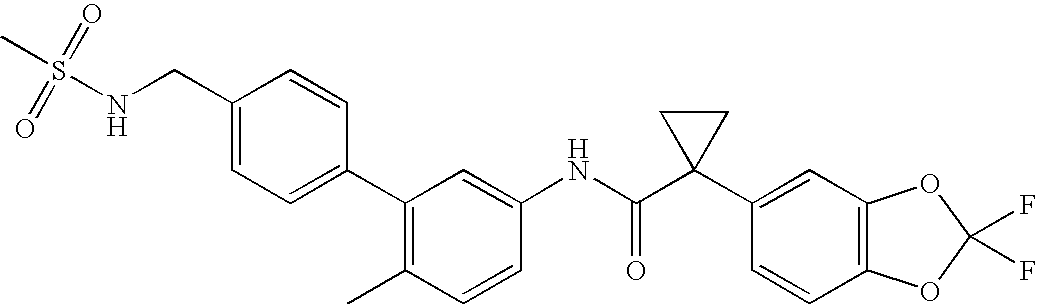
C1(NC(C2(C3=CC4=C(C=C3)OC(F)(F)O4)CC2)=O)=CC(C2=CC=C(CNS(C)(=O)=O)C=C2)=C(C)C=C1
